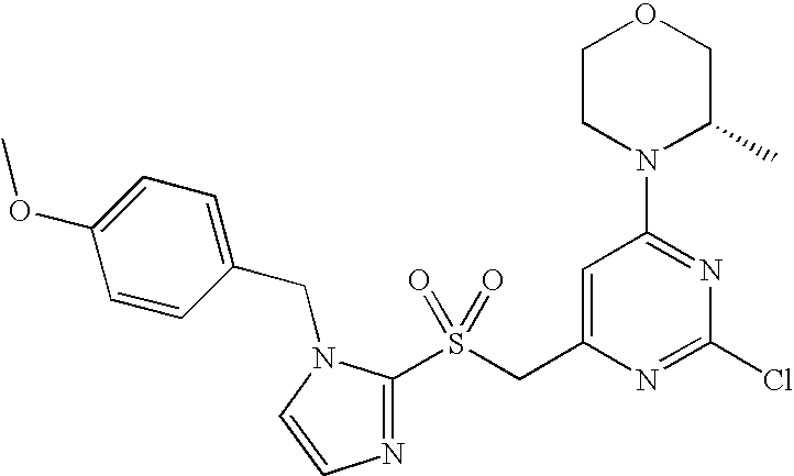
C1CN(C2=NC(Cl)=NC(CS(=O)(=O)C3=NC=CN3CC3=CC=C(OC)C=C3)=C2)C(C)CO1
